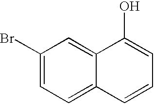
C1(Br)=CC=C2C(=C1)C(O)=CC=C2
